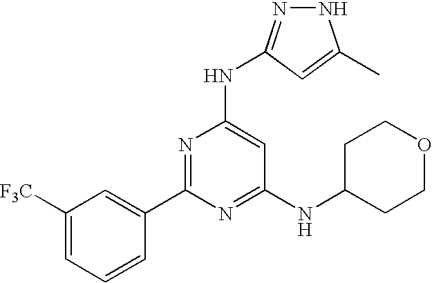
N1N=C(NC2=CC(NC3CCOCC3)=NC(C3=CC([F3C])=CC=C3)=N2)C=C1C
